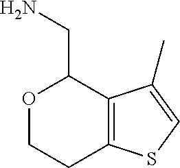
O1CCC2=C(C1CN)C(C)=CS2
